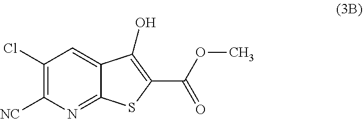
C1(Cl)=C([NC])N=C2C(=C1)C(O)=C(C(OC)=O)S2
